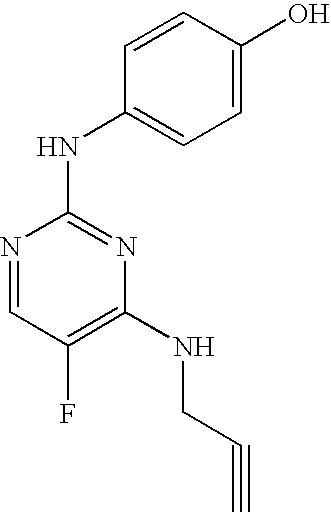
N1=CC(F)=C(NCC#C)N=C1NC1=CC=C(O)C=C1
